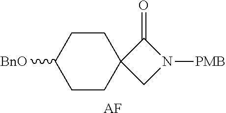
C1CC([BnO])CCC12CN([PMB])C2=O.[AF]
